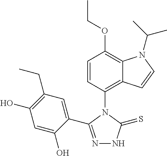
C1=CC(N2C(C3=CC(CC)=C(O)C=C3O)=NNC2=S)=C2C(=C1OCC)N(C(C)C)C=C2
